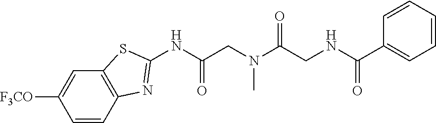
N(C(=O)C1=CC=CC=C1)CC(N(CC(NC1=NC2=C(S1)C=C([F3CO])C=C2)=O)C)=O
